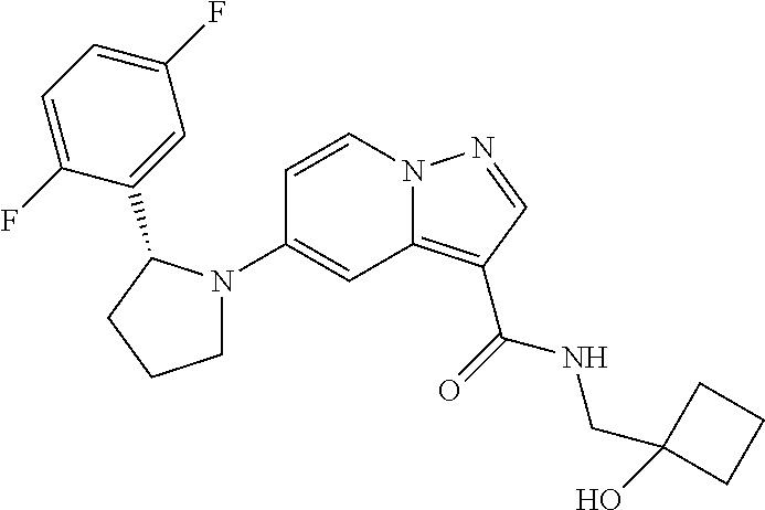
C1(N2CCCC2C2=CC(F)=CC=C2F)=CC2=C(C(=O)NCC3(O)CCC3)C=NN2C=C1
